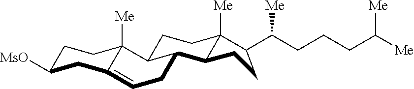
C1C([MsO])CC2=CCC3C(C2([Me])C1)CCC1([Me])C3CCC1C(CCCC([Me])[Me])[Me]
